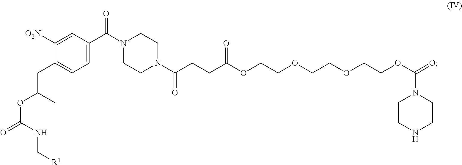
C1=C(C(N2CCN(C(CCC(OCCOCCOCCOC(=O)N3CCNCC3)=O)=O)CC2)=O)C=C([O2N])C(CC(C)OC(NC[R1])=O)=C1
